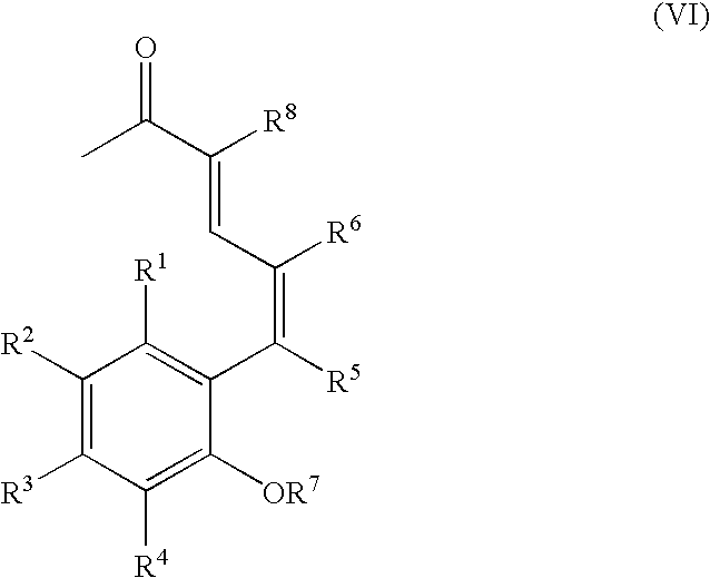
C1([R2])=C([R3])C([R4])=C([OR7])C(C([R5])=C([R6])C=C(C(C)=O)[R8])=C1[R1]
